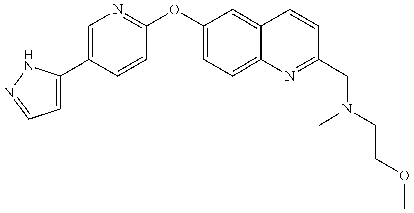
C1=C(C2=CN=C(OC3=CC=C4C(=C3)C=CC(CN(CCOC)C)=N4)C=C2)NN=C1
